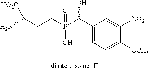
NC(CCP(C(C1=CC=C([OCH3])C([NO2])=C1)O)(=O)O)[HO2C]
